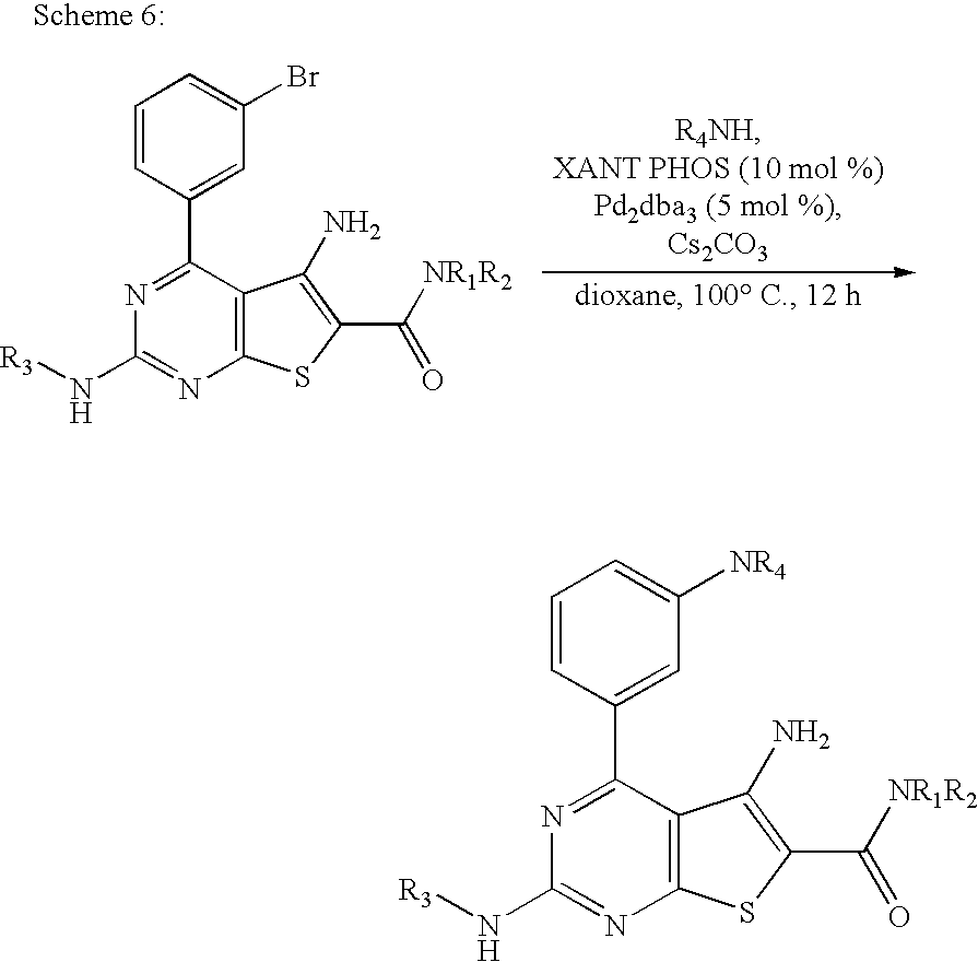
C1=CC(C2=NC(N[R3])=NC3=C2C(N)=C(C([NR1R2])=O)S3)=CC(Br)=C1.C1=CC(C2=NC(N[R3])=NC3=C2C(N)=C(C([NR1R2])=O)S3)=CC([NR4])=C1
